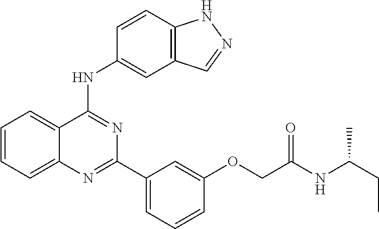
C1=CC=C2C(=C1)C(NC1=CC3=C(C=C1)NN=C3)=NC(C1=CC=CC(OCC(NC(CC)C)=O)=C1)=N2
